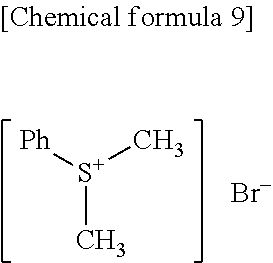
[S+](C)([Ph])C.[Br-]
